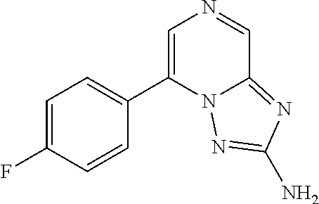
C1=C(F)C=CC(C2=CN=CC3=NC(N)=NN23)=C1
